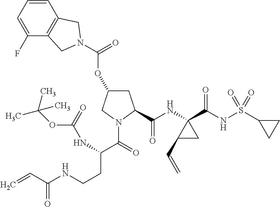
C1(F)=CC=CC2=C1CN(C(=O)OC1CC(C(NC3(C(NS(C4CC4)(=O)=O)=O)C(C=C)C3)=O)N(C(=O)C(NC(OC(C)(C)C)=O)CCNC(C=C)=O)C1)C2
